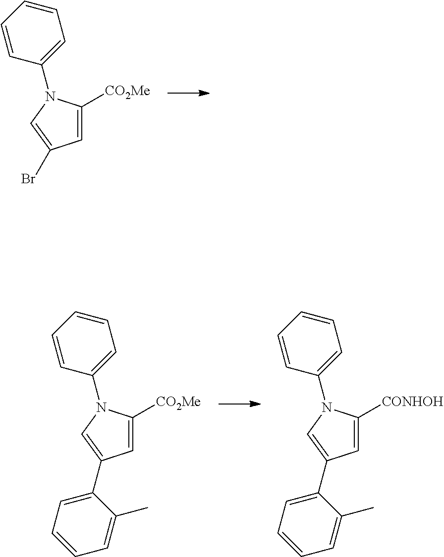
C1=C([CO2Me])N(C2=CC=CC=C2)C=C1C1=CC=CC=C1C.C1=C([CONHOH])N(C2=CC=CC=C2)C=C1C1=CC=CC=C1C.C1=C([CO2Me])N(C2=CC=CC=C2)C=C1Br
